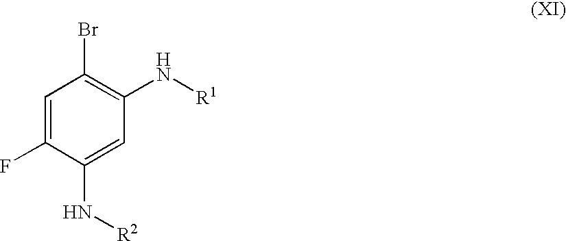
C1=C(F)C(N[R2])=CC(N[R1])=C1Br
